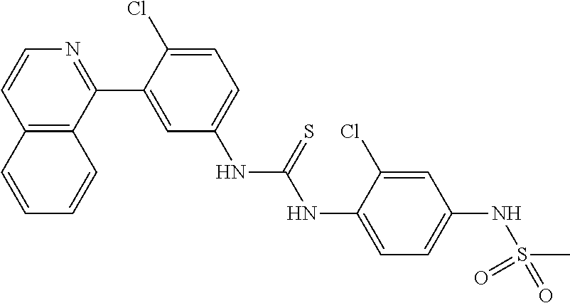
C12=C(C(C3=CC(NC(=S)NC4=CC=C(NS(C)(=O)=O)C=C4Cl)=CC=C3Cl)=NC=C1)C=CC=C2
